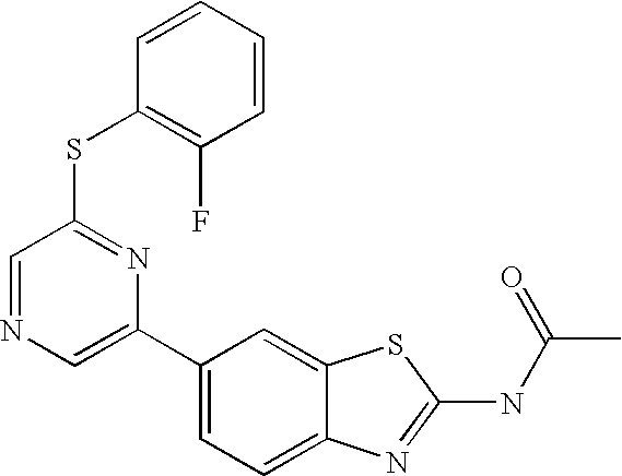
C1(C2=CN=CC(SC3=C(F)C=CC=C3)=N2)=CC=C2C(=C1)SC(NC(C)=O)=N2
